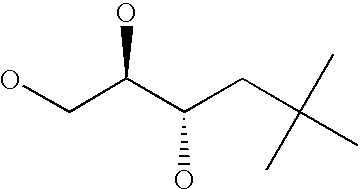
OCC(C(CC(C)(C)C)O)O
